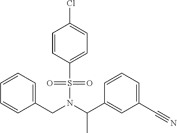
C(N(C(C1=CC(C#N)=CC=C1)C)S(=O)(=O)C1=CC=C(Cl)C=C1)C1=CC=CC=C1
